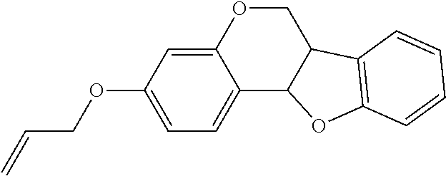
C12=CC(OCC=C)=CC=C1C1C(CO2)C2=C(O1)C=CC=C2
